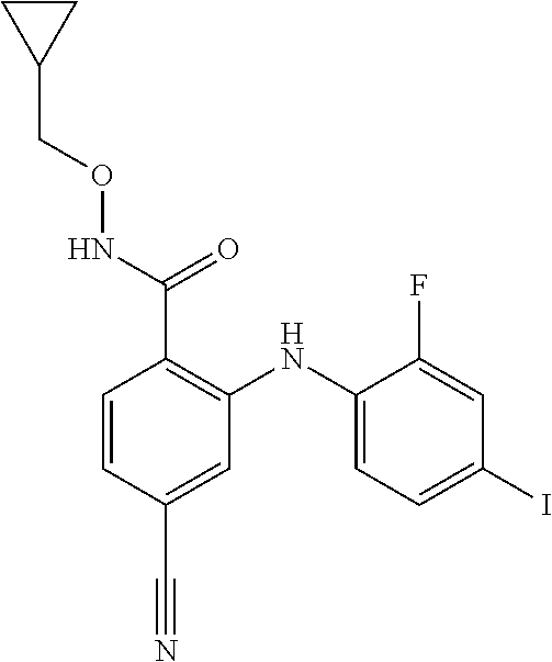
C1=C(NC2=C(C(NOCC3CC3)=O)C=CC(C#N)=C2)C(F)=CC(I)=C1
